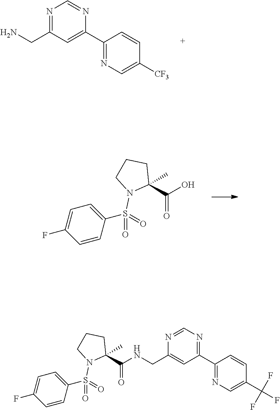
C(C1=NC=NC(C2=NC=C([CF3])C=C2)=C1)N.C1(C(O)=O)(C)CCCN1S(=O)(C1=CC=C(F)C=C1)=O.C1(C(NCC2=CC(C3=NC=C(C(F)(F)F)C=C3)=NC=N2)=O)(C)CCCN1S(=O)(C1=CC=C(F)C=C1)=O
